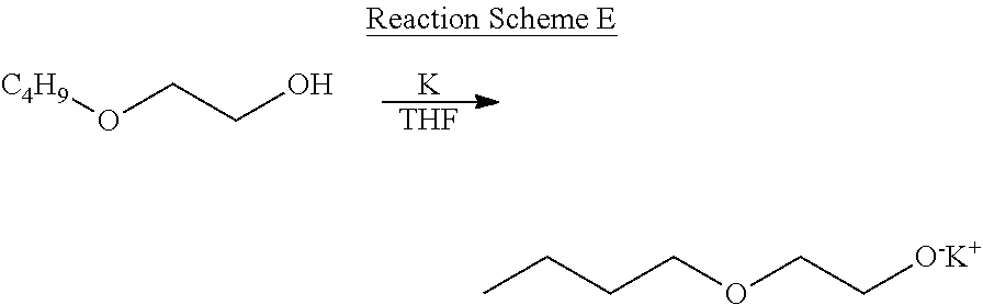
[K].[THF].[C4H9]OCCO.CCCCOCC[O-K+]
